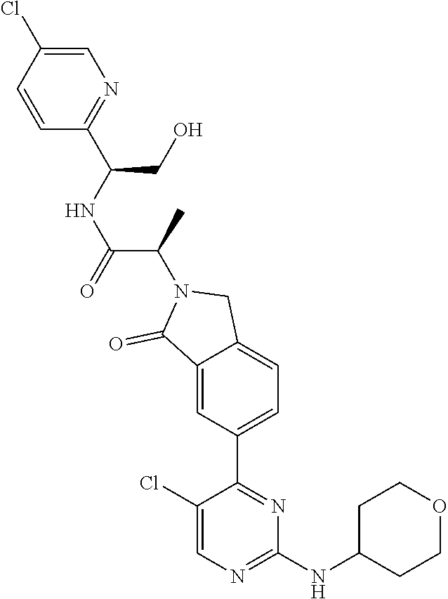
C1=CC(Cl)=CN=C1C(NC(C(C)N1C(=O)C2=CC(C3=NC(NC4CCOCC4)=NC=C3Cl)=CC=C2C1)=O)CO
